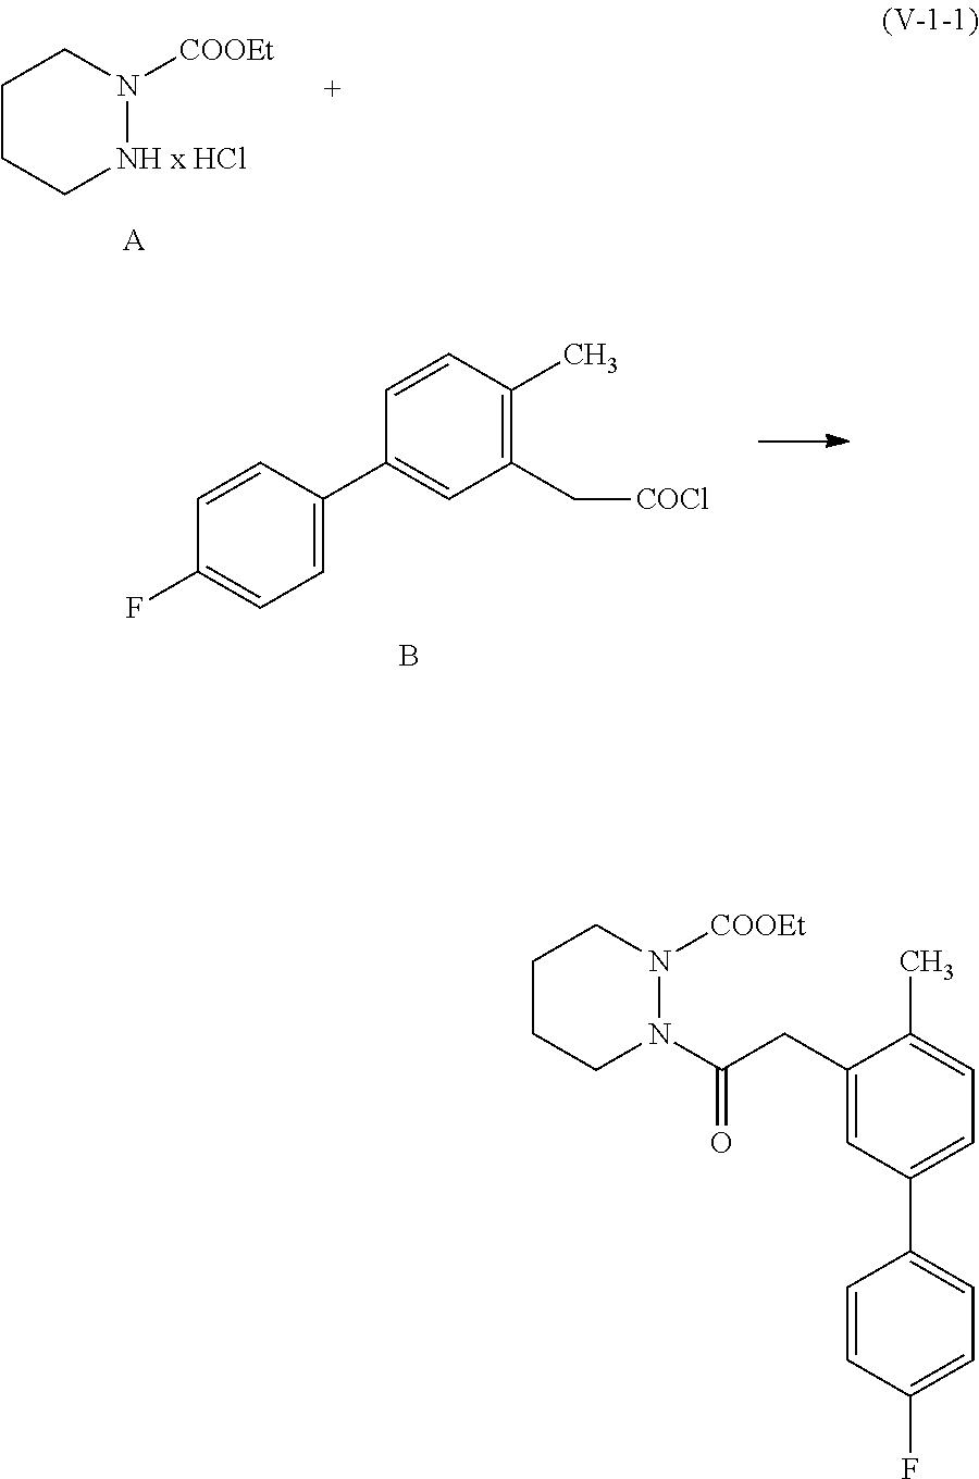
C1=CC(C2=CC(C[COCl])=C(C)C=C2)=CC=C1F.B.C1CC[NH x HCl]N([COOEt])C1.[A].C1CCN(C(CC2=CC(C3=CC=C(F)C=C3)=CC=C2C)=O)N([COOEt])C1
